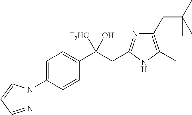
C1=C(N2N=CC=C2)C=CC(C(CC2=NC(CC(C)(C)C)=C(C)N2)([F2HC])O)=C1
